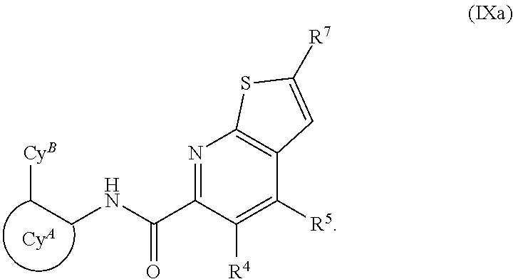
[CyB]CCNC(=O)C1=NC2=C(C([R5])=C1[R4])C=C([R7])S2.[CyA]
